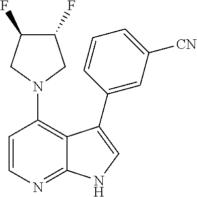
C1=CN=C2C(=C1N1CC(F)C(F)C1)C(C1=CC([CN])=CC=C1)=CN2
